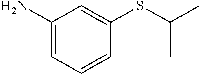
C1=CC(SC(C)C)=CC(N)=C1
